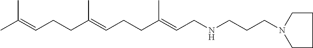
C(C(=CCCC(=CCNCCCN1CCCC1)C)C)CC=C(C)C
